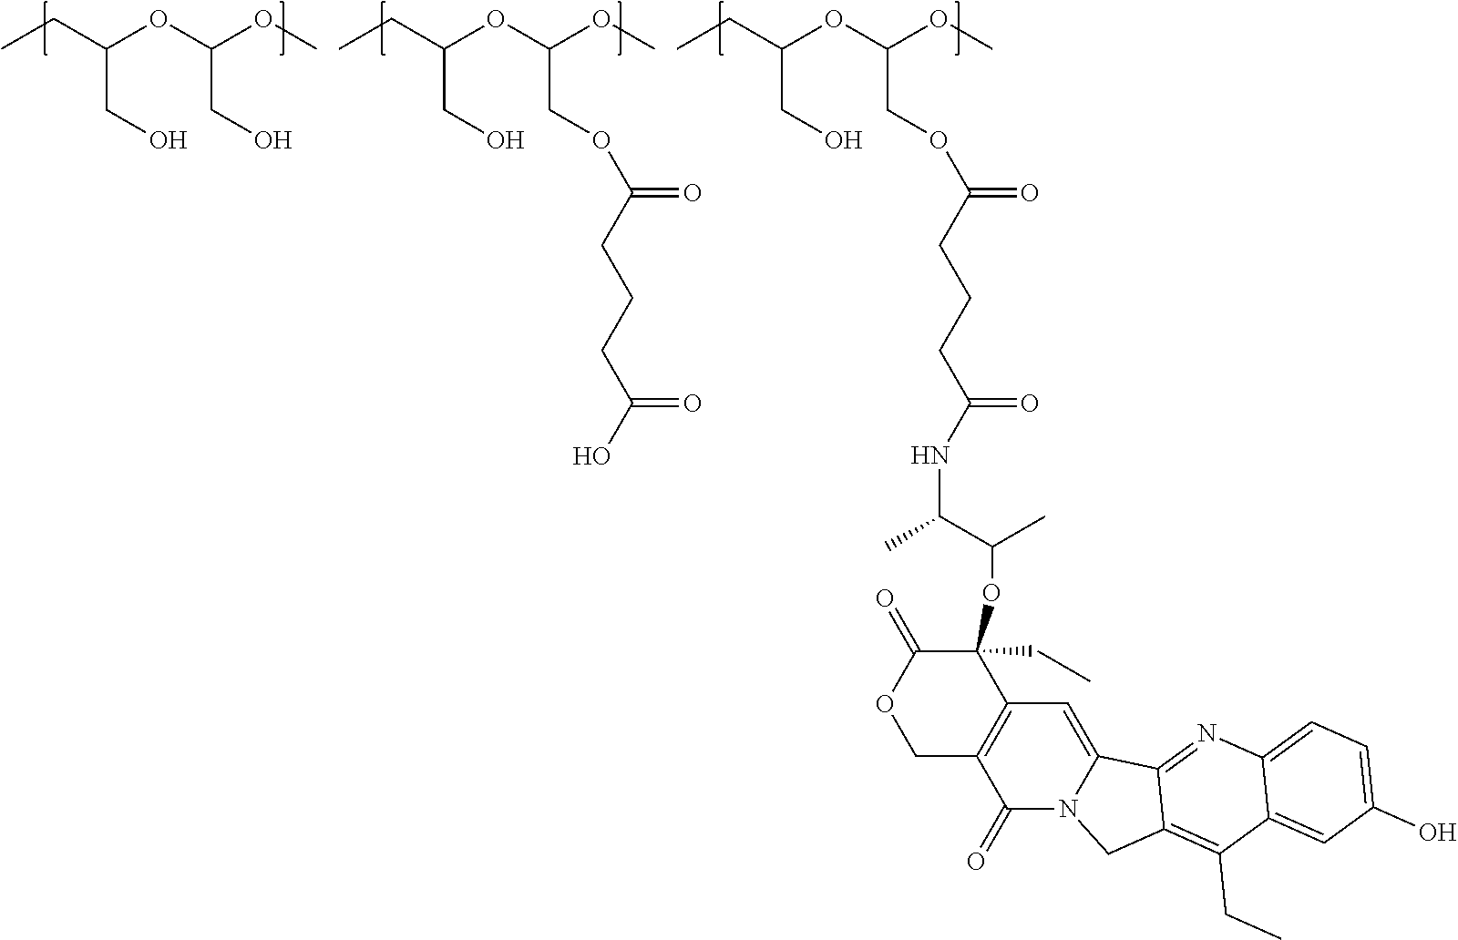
CCC(OC(OC)COC(=O)CCCC(NC(C)C(C)OC1(CC)C(=O)OCC2=C1C=C1N(C2=O)CC2=C(CC)C3=CC(O)=CC=C3N=C12)=O)CO.CCC(OC(OC)CO)CO.CCC(OC(OC)COC(=O)CCCC(O)=O)CO
